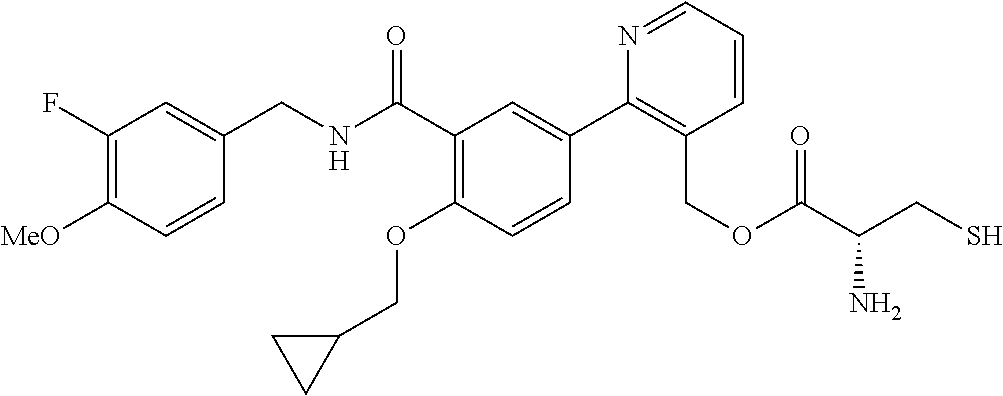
C1=CC([MeO])=C(F)C=C1CNC(C1=C(OCC2CC2)C=CC(C2=C(COC(C(CS)N)=O)C=CC=N2)=C1)=O
